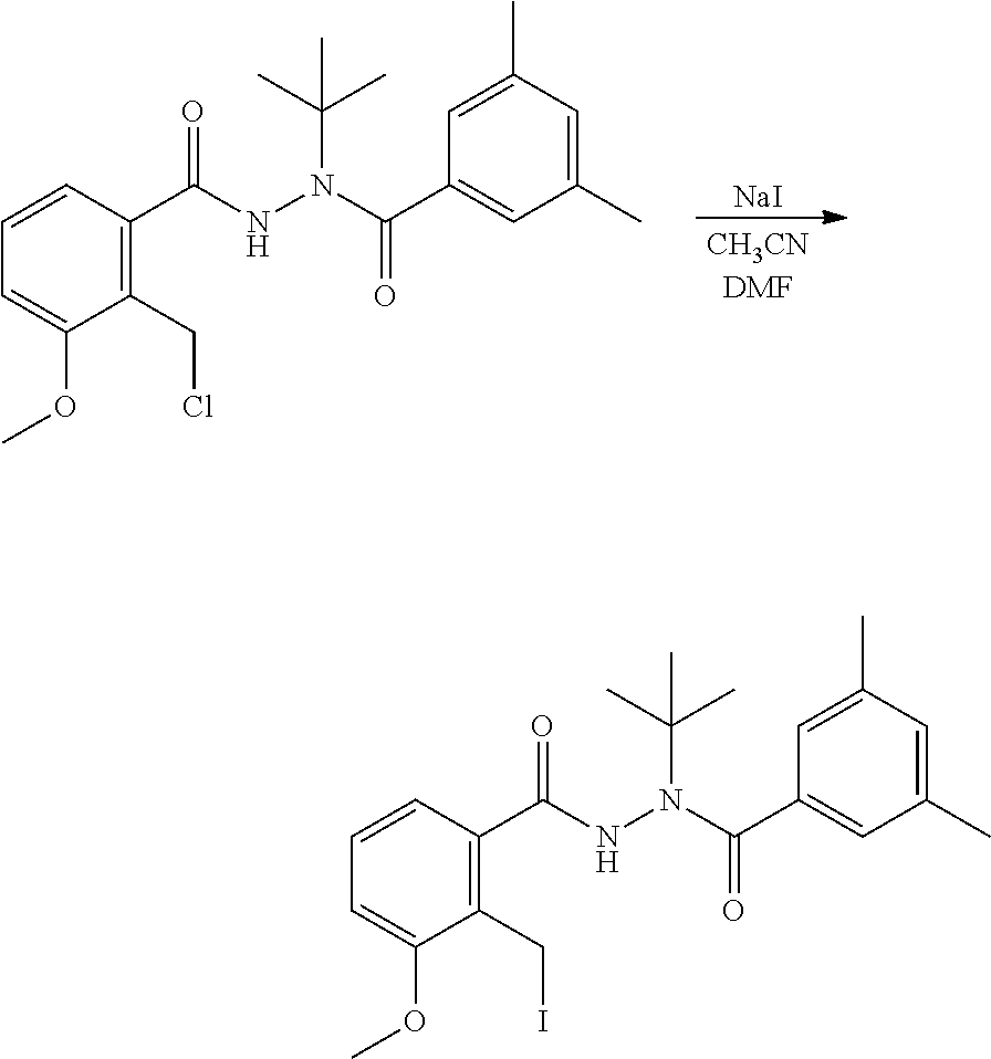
C1=CC(C(NN(C(C)(C)C)C(C2=CC(C)=CC(C)=C2)=O)=O)=C(CCl)C(OC)=C1.[NaI].C1=CC(C(NN(C(C)(C)C)C(C2=CC(C)=CC(C)=C2)=O)=O)=C(CI)C(OC)=C1
